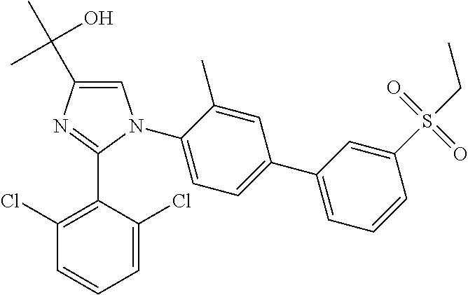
C1=C(C(O)(C)C)N=C(C2=C(Cl)C=CC=C2Cl)N1C1=CC=C(C2=CC=CC(S(CC)(=O)=O)=C2)C=C1C
